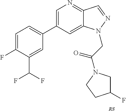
C1=C(C2=CC=C(F)C(C(F)F)=C2)C=C2C(=N1)C=NN2CC(=O)N1CC(F)CC1
